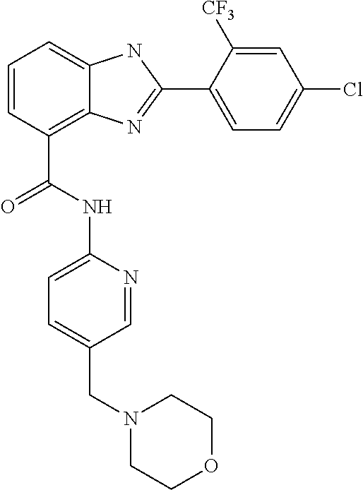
C1=CC(C(NC2=CC=C(CN3CCOCC3)C=N2)=O)=C2C(=C1)NC(C1=CC=C(Cl)C=C1[CF3])=N2
